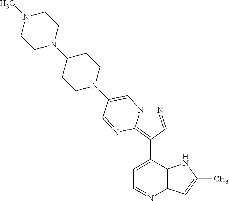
N1=CC(C2=CC=NC3=C2NC(C)=C3)=C2N1C=C(N1CCC(N3CCN(C)CC3)CC1)C=N2
